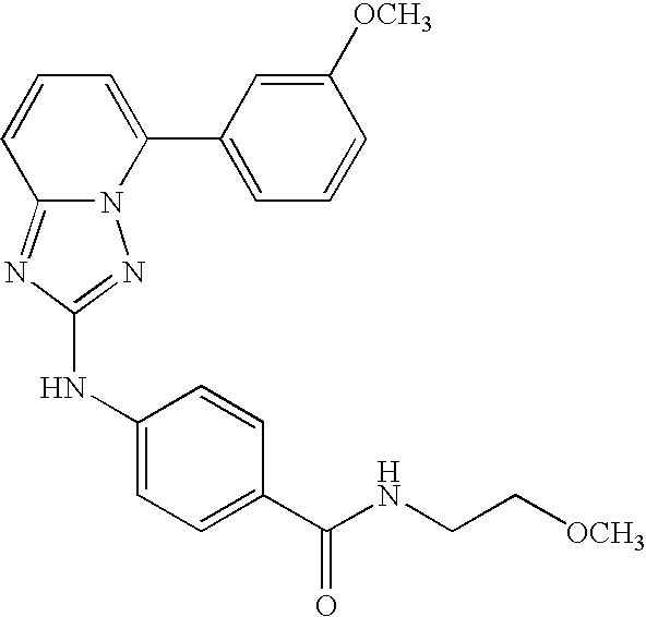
C12=NC(NC3=CC=C(C(NCC[OCH3])=O)C=C3)=NN1C(C1=CC=CC([OCH3])=C1)=CC=C2
